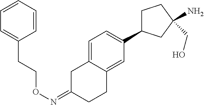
C1C(=NOCCC2=CC=CC=C2)CCC2=CC(C3CCC(CO)(N)C3)=CC=C12
